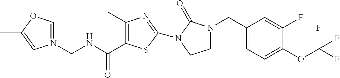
N1(CNC(=O)C2=C(C)N=C(N3C(=O)N(CC4=CC=C(OC(F)(F)F)C(F)=C4)CC3)S2)=COC(C)=C1
